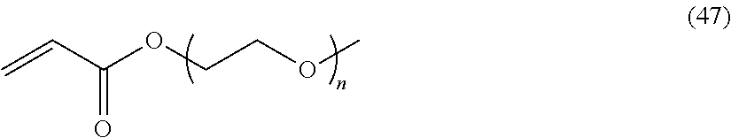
C=CC(OCCOC)=O
